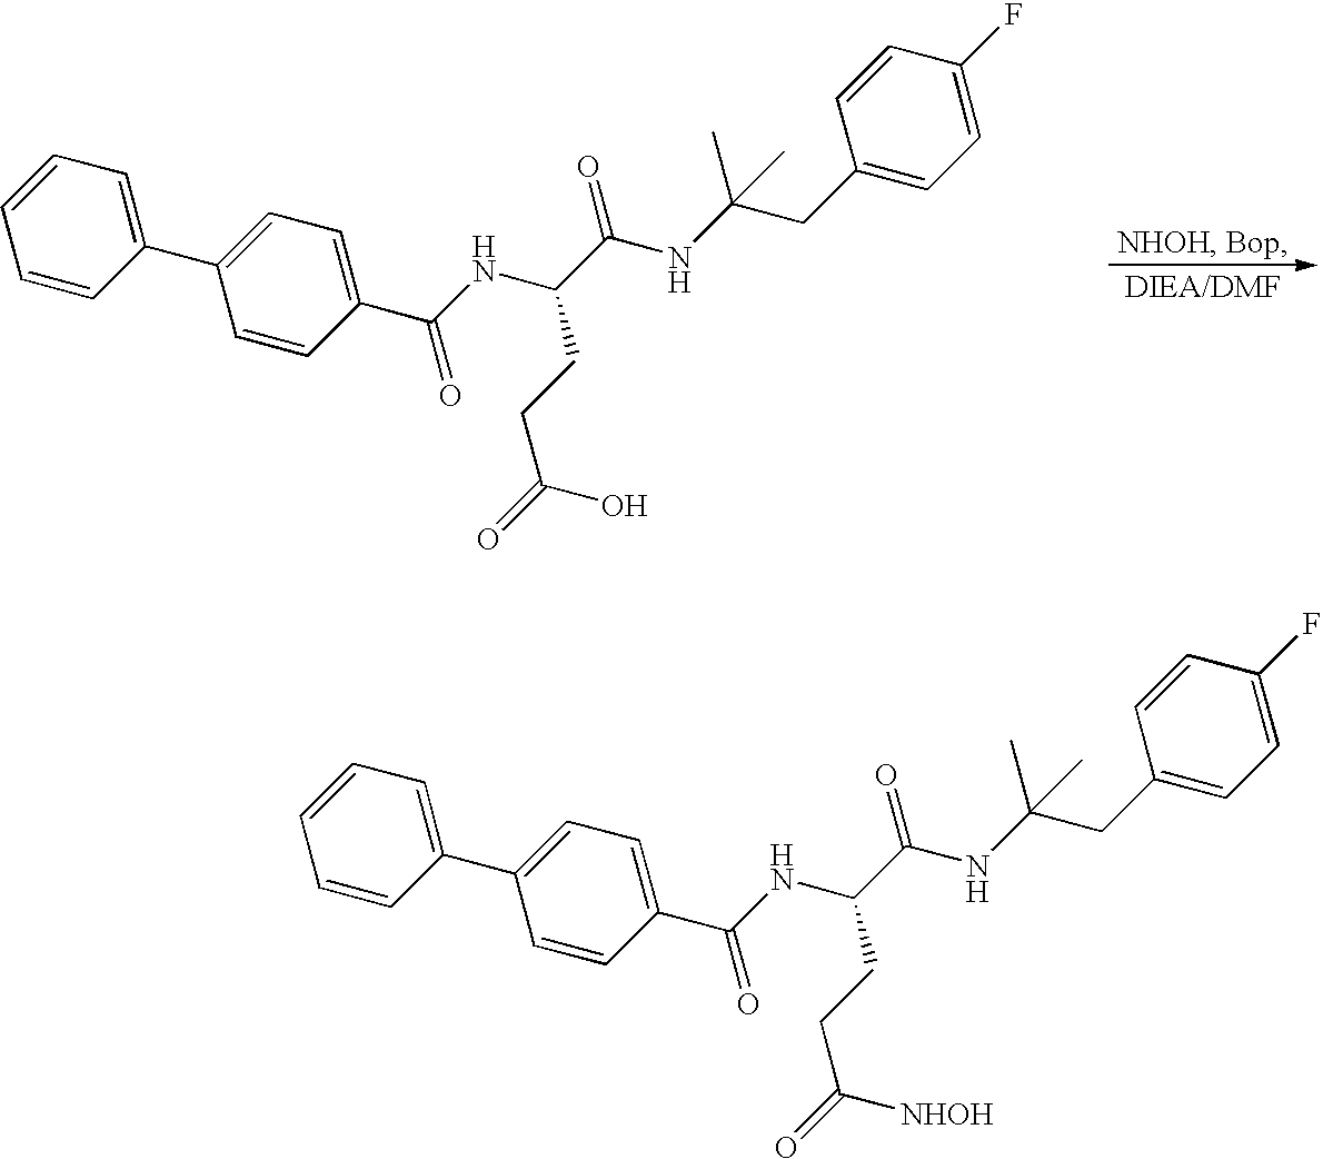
C1=CC=CC(C2=CC=C(C(NC(C(NC(CC3=CC=C(F)C=C3)(C)C)=O)CCC(=O)O)=O)C=C2)=C1.C1=CC=CC(C2=CC=C(C(NC(C(NC(CC3=CC=C(F)C=C3)(C)C)=O)CCC(=O)[NHOH])=O)C=C2)=C1
